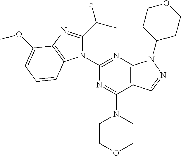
C12=C(N=C(N3C(C(F)F)=NC4=C3C=CC=C4OC)N=C1N1CCOCC1)N(C1CCOCC1)N=C2
